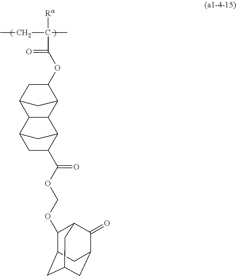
[Ra]C(C)(CC)C(=O)OC1C2CC(C1)C1C2C2C(C(OCOC3C4CC5CC(C(=O)C3C5)C4)=O)CC1C2
